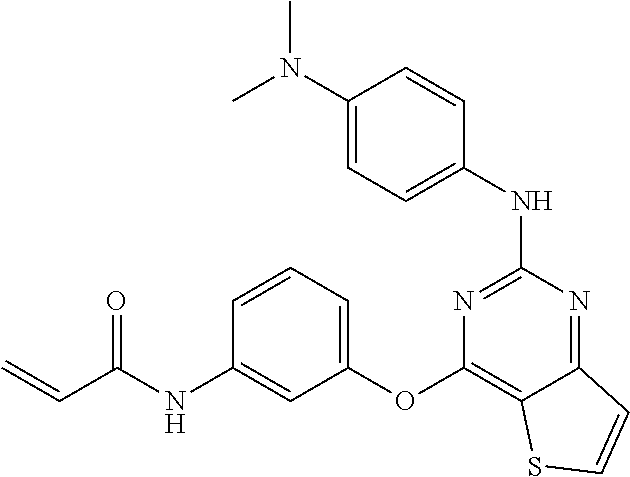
C1=C(N(C)C)C=CC(NC2=NC(OC3=CC=CC(NC(C=C)=O)=C3)=C3C(=N2)C=CS3)=C1
